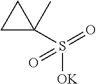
C1(S([OK])(=O)=O)(C)CC1
